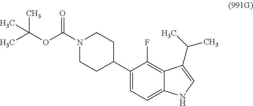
C1=C(C2CCN(C(OC(C)(C)C)=O)CC2)C(F)=C2C(=C1)NC=C2C(C)C
